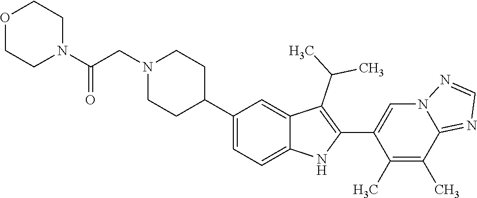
C1(C2CCN(CC(=O)N3CCOCC3)CC2)=CC=C2C(=C1)C(C(C)C)=C(C1=CN3C(=NC=N3)C(C)=C1C)N2
